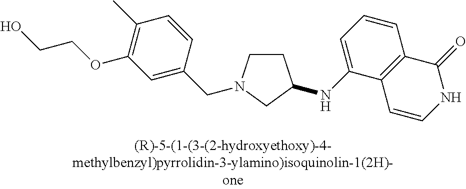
C1CN(CC2=CC(OCCO)=C(C)C=C2)CC1NC1=CC=CC2=C1C=CNC2=O
